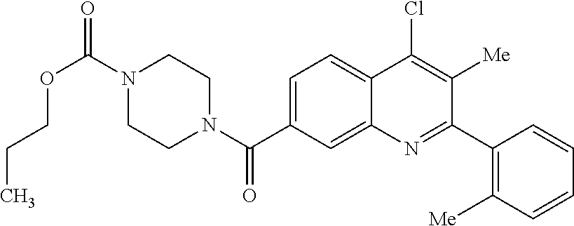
N1(C(OCCC)=O)CCN(C(=O)C2=CC=C3C(=C2)N=C(C2=C([Me])C=CC=C2)C([Me])=C3Cl)CC1
